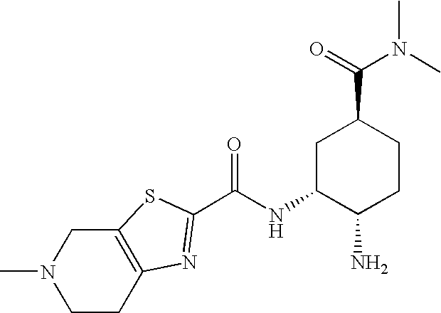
C1C(NC(=O)C2=NC3=C(CN(C)CC3)S2)C(N)CCC1C(=O)N(C)C
